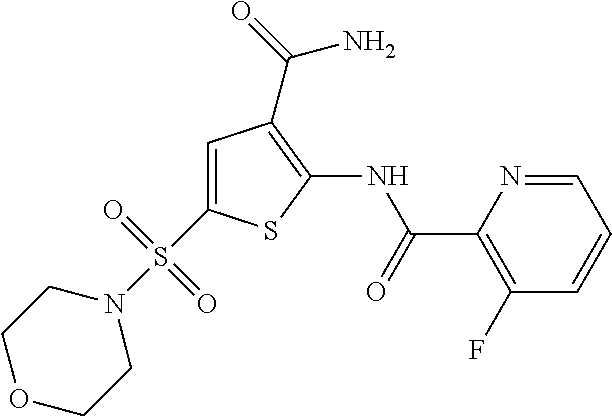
C1(C(=O)NC2=C(C(N)=O)C=C(S(N3CCOCC3)(=O)=O)S2)=C(F)C=CC=N1
